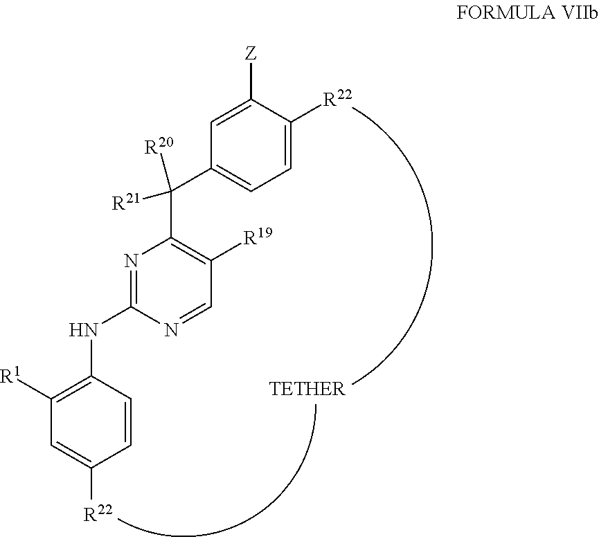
C1([R1])=C(NC2=NC(C(C3=CC=C([R22])C([Z])=C3)([R20])[R21])=C([R19])C=N2)C=CC([R22])=C1
